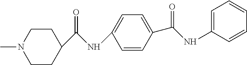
C1CN(C)CCC1C(NC1=CC=C(C(=O)NC2=CC=CC=C2)C=C1)=O
